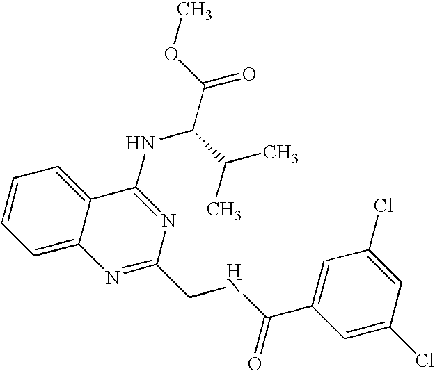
C1=CC=C2C(=C1)C(NC(C(C)C)C(=O)OC)=NC(CNC(=O)C1=CC(Cl)=CC(Cl)=C1)=N2
